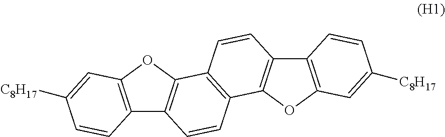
C12=C(OC3=C1C=CC1=C3C=CC3=C1OC1=C3C=CC([C8H17])=C1)C=C([C8H17])C=C2
